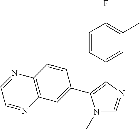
N1(C)C=NC(C2=CC(C)=C(F)C=C2)=C1C1=CC2=C(C=C1)N=CC=N2
